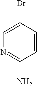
C1(Br)=CN=C(N)C=C1
